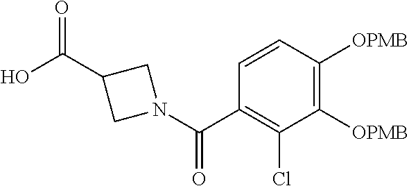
C1=CC([OPMB])=C([OPMB])C(Cl)=C1C(N1CC(C(O)=O)C1)=O
